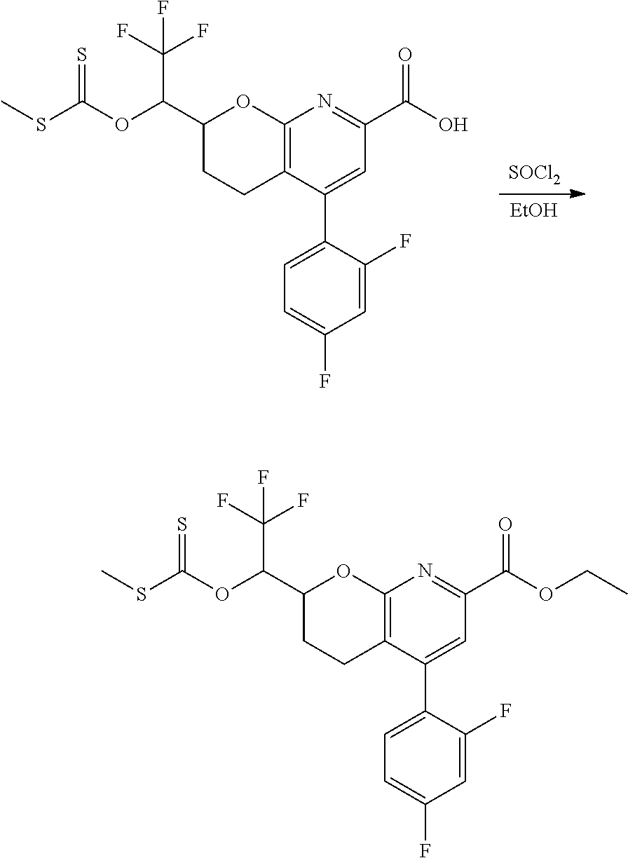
[SOCl2].[EtOH].C12=C(C(C3=CC=C(F)C=C3F)=CC(C(=O)O)=N1)CCC(C(OC(SC)=S)C(F)(F)F)O2.C12=C(C(C3=CC=C(F)C=C3F)=CC(C(=O)OCC)=N1)CCC(C(OC(SC)=S)C(F)(F)F)O2
